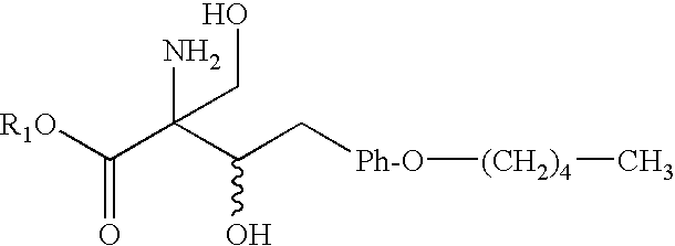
[R1O]C(C(C(C[Ph-O][(CH2)4]C)O)(N)CO)=O
